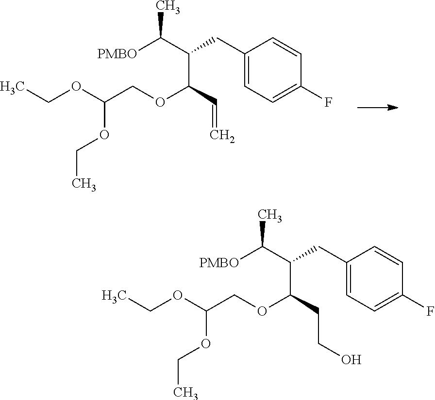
[PMBO]C(C(C(OCC(OCC)OCC)C=C)CC1=CC=C(F)C=C1)C.[PMBO]C(C(C(OCC(OCC)OCC)CCO)CC1=CC=C(F)C=C1)C
